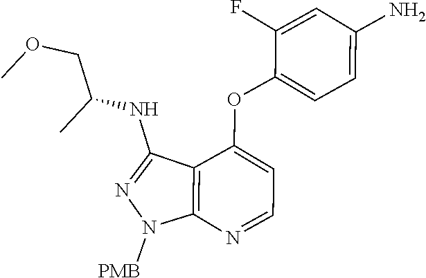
C1(F)=CC(N)=CC=C1OC1=CC=NC2=C1C(NC(COC)C)=NN2[PMB]
